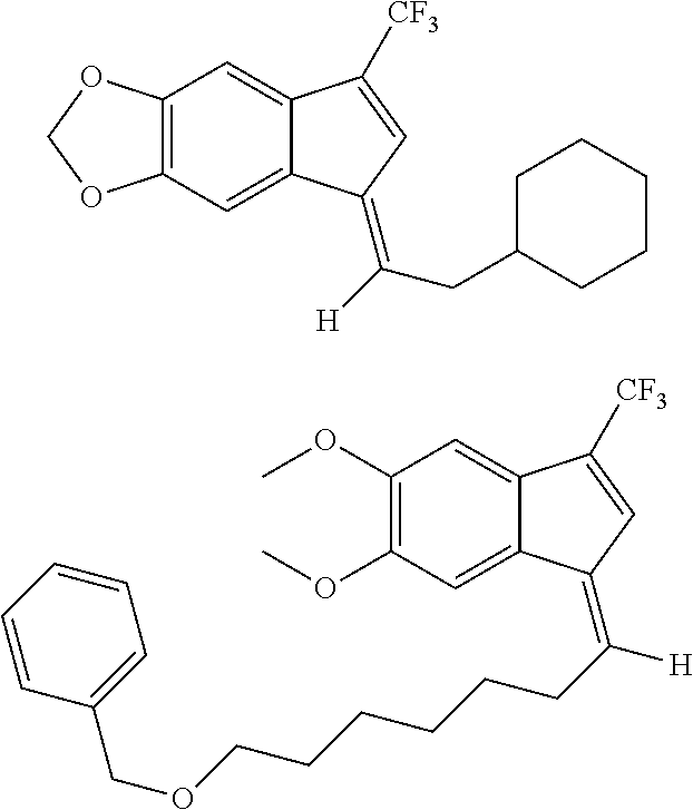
C12=C(C=C3C(=C1)C([CF3])=CC3=C([H])CC1CCCCC1)OCO2.C1(OC)=C(OC)C=C2C(=C1)C([CF3])=CC2=C(CCCCCCOCC1=CC=CC=C1)[H]
